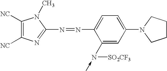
C1([NC])=C([NC])N=C(N=NC2=CC=C(N3CCCC3)C=C2N([SO2CF3])-C)N1C
